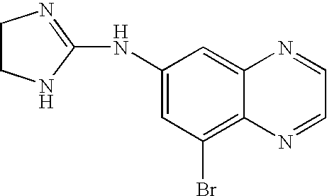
C1(NC2=CC(Br)=C3C(=C2)N=CC=N3)=NCCN1
